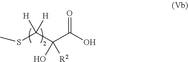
S(C(C(C(O)=O)(O)[R2])([H])[H])C
